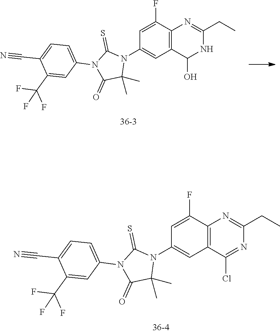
C1=C(F)C2=C(C=C1N1C(=S)N(C3=CC=C(C#N)C(C(F)(F)F)=C3)C(=O)C1(C)C)C(O)NC(CC)=N2.C1=C(F)C2=C(C=C1N1C(=S)N(C3=CC=C(C#N)C(C(F)(F)F)=C3)C(=O)C1(C)C)C(Cl)=NC(CC)=N2
